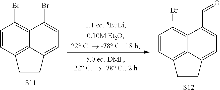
C1(Br)=CC=C2CCC3=C2C1=C(Br)C=C3.[S11].C1(C=O)=CC=C2CCC3=C2C1=C(Br)C=C3.[S12]
